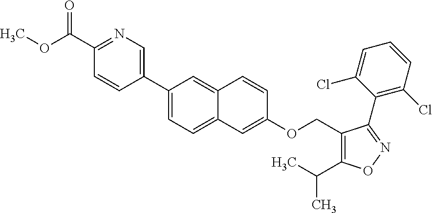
C1(C2=CN=C(C(OC)=O)C=C2)=CC=C2C(=C1)C=CC(OCC1=C(C(C)C)ON=C1C1=C(Cl)C=CC=C1Cl)=C2
